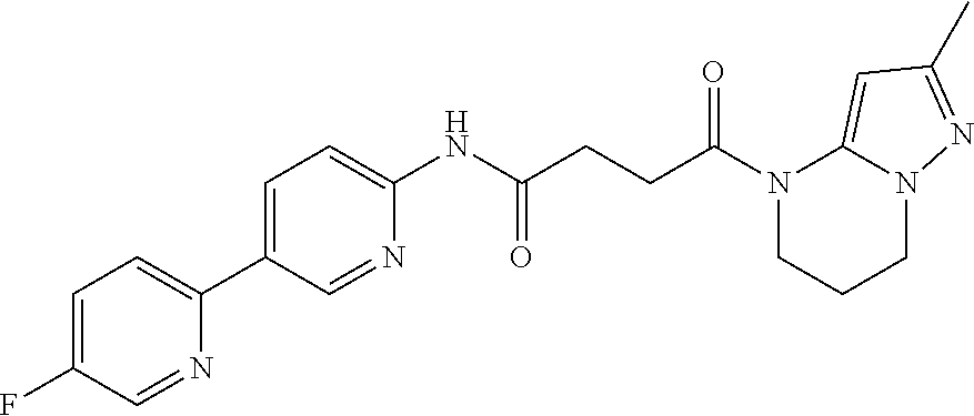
C1(NC(CCC(N2CCCN3C2=CC(C)=N3)=O)=O)=CC=C(C2=CC=C(F)C=N2)C=N1
